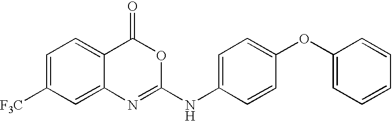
C1=C([F3C])C=C2C(=C1)C(=O)OC(NC1=CC=C(OC3=CC=CC=C3)C=C1)=N2
